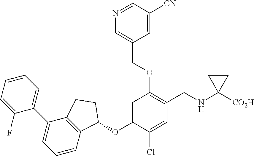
C1(F)=CC=CC=C1C1=CC=CC2=C1CCC2OC1=CC(OCC2=CN=CC([CN])=C2)=C(CNC2([CO2H])CC2)C=C1Cl
